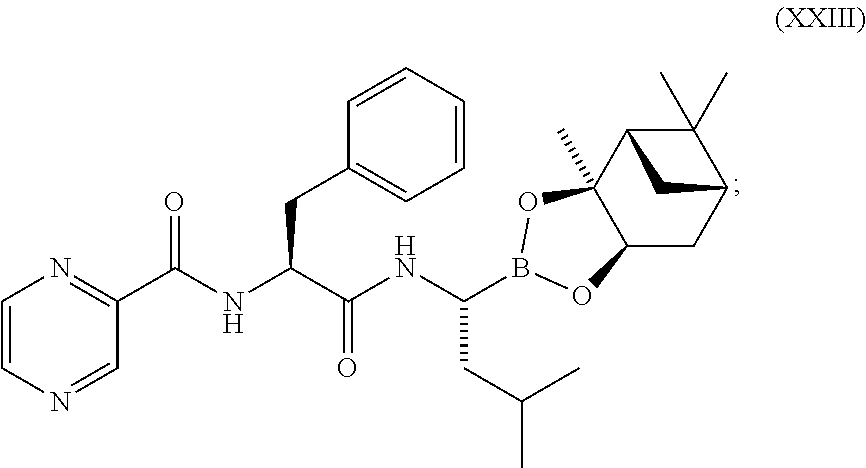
C1=CN=CC(C(NC(C(NC(CC(C)C)B2OC3(C)C4C(C)(C)C(CC3O2)C4)=O)CC2=CC=CC=C2)=O)=N1
